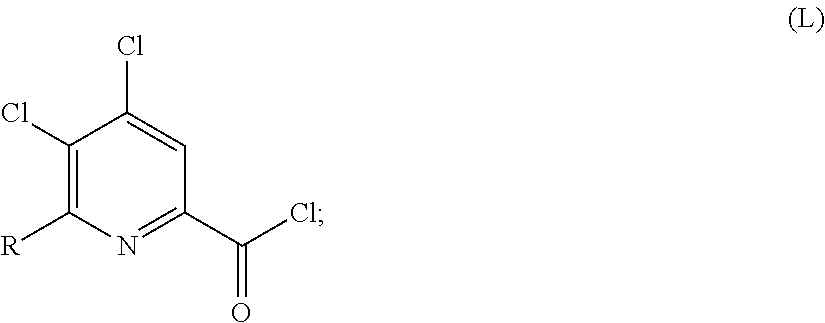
C1(Cl)=C([R])N=C(C(Cl)=O)C=C1Cl
